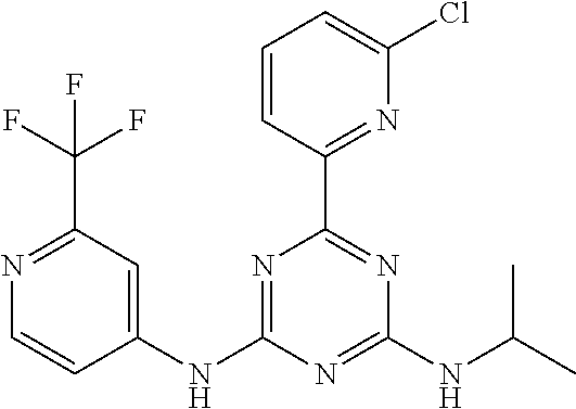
N1=C(NC2=CC(C(F)(F)F)=NC=C2)N=C(NC(C)C)N=C1C1=NC(Cl)=CC=C1
